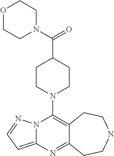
N12C(=CC=N1)N=C1C(=C2N2CCC(C(N3CCOCC3)=O)CC2)CCNCC1
